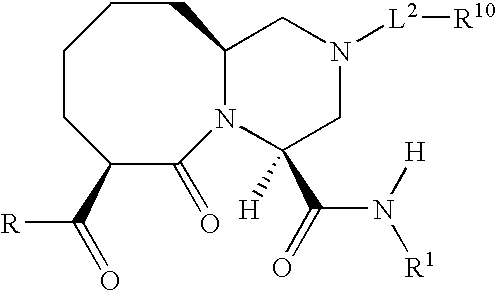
C1CC(C([R])=O)C(=O)N2C(CC1)CN([L2][R10])CC2([H])C(N([H])[R1])=O
